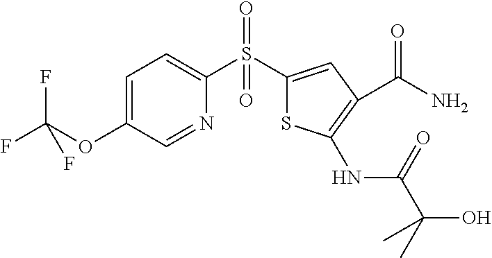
C1=C(OC(F)(F)F)C=NC(S(C2=CC(C(N)=O)=C(NC(C(C)(O)C)=O)S2)(=O)=O)=C1
